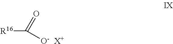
[R16]C([O-])=O.[X+]
